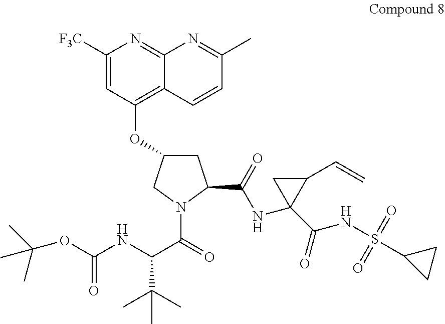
C1([F3C])=CC(OC2CC(C(NC3(C(NS(C4CC4)(=O)=O)=O)C(C=C)C3)=O)N(C(=O)C(NC(OC(C)(C)C)=O)C(C)(C)C)C2)=C2C(=N1)N=C(C)C=C2
